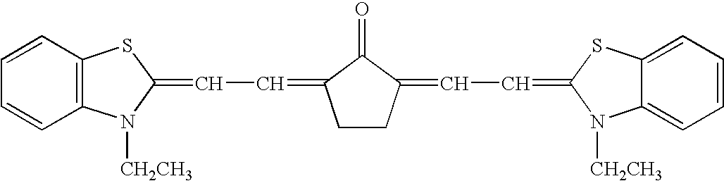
C1CC(=CC=C2SC3=CC=CC=C3N2[CH2CH3])C(=O)C1=CC=C1N([CH2CH3])C2=C(C=CC=C2)S1
